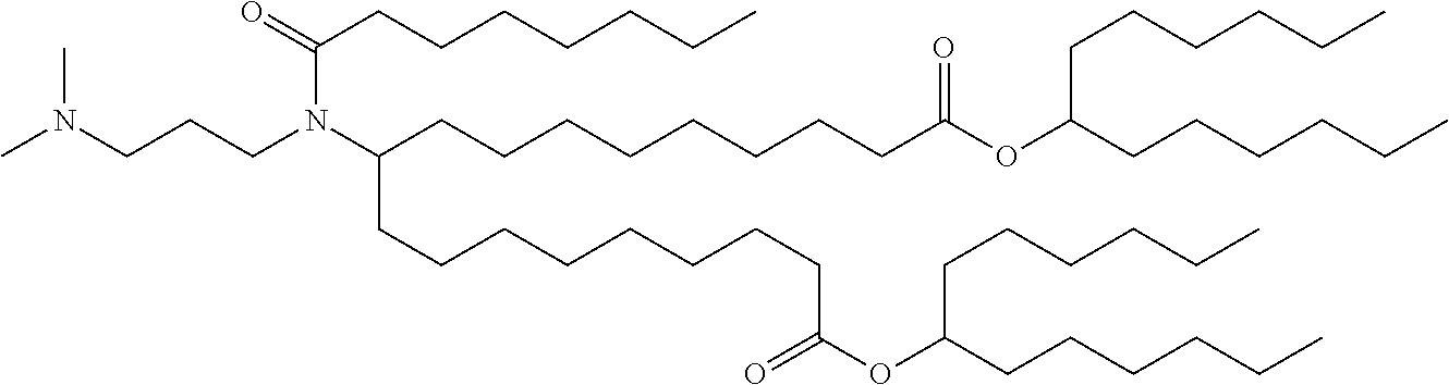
CN(CCCN(C(CCCCCCCCC(OC(CCCCCC)CCCCCC)=O)CCCCCCCCC(OC(CCCCCC)CCCCCC)=O)C(=O)CCCCCCC)C
